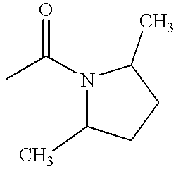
CC(N1C(C)CCC1C)=O
